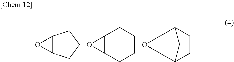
C12C(CCC1)O2.C12C(CCCC1)O2.C12C(C3CCC1C3)O2
